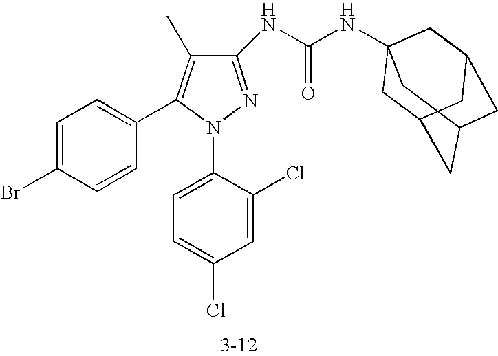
C1(NC(NC23CC4CC(CC(C2)C4)C3)=O)=NN(C2=CC=C(Cl)C=C2Cl)C(C2=CC=C(Br)C=C2)=C1C
